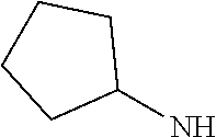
NC1CCCC1
